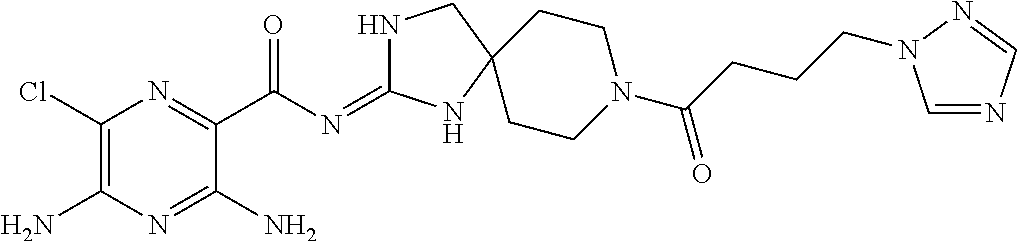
C1(Cl)=C(N)N=C(N)C(C(=O)N=C2NCC3(N2)CCN(C(=O)CCCN2C=NC=N2)CC3)=N1
